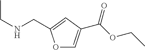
O1C=C(C(OCC)=O)C=C1CNCC
